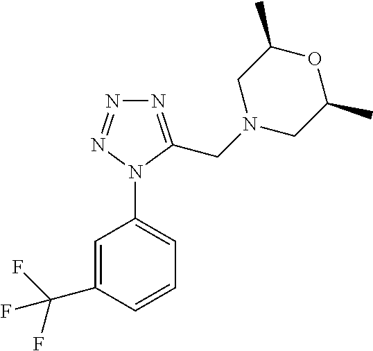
C1=C(N2C(CN3CC(C)OC(C)C3)=NN=N2)C=C(C(F)(F)F)C=C1
